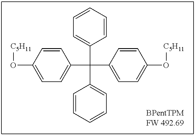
C1=CC(O[C5H11])=CC=C1C(C1=CC=C(O[C5H11])C=C1)(C1=CC=CC=C1)C1=CC=CC=C1
